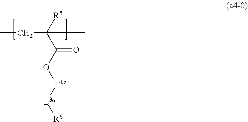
CCC(C(O[L4a][L3a][R6])=O)([R5])C
